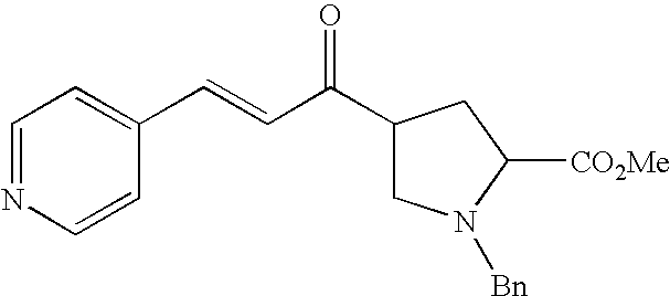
C1=NC=CC(C=CC(C2CN([Bn])C([CO2Me])C2)=O)=C1
